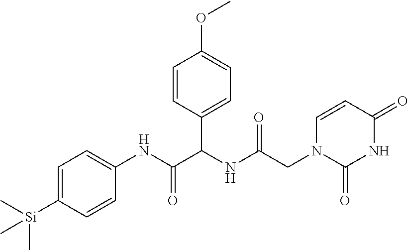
C1=C([Si](C)(C)C)C=CC(NC(=O)C(NC(CN2C=CC(=O)NC2=O)=O)C2=CC=C(OC)C=C2)=C1
